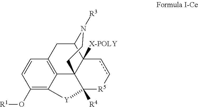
C1(O[R1])=C2C3=C(C=C1)CC1C4([X-POLY])C3(C([R4])([R5]cc4)[Y]2)CCN1[R3]
